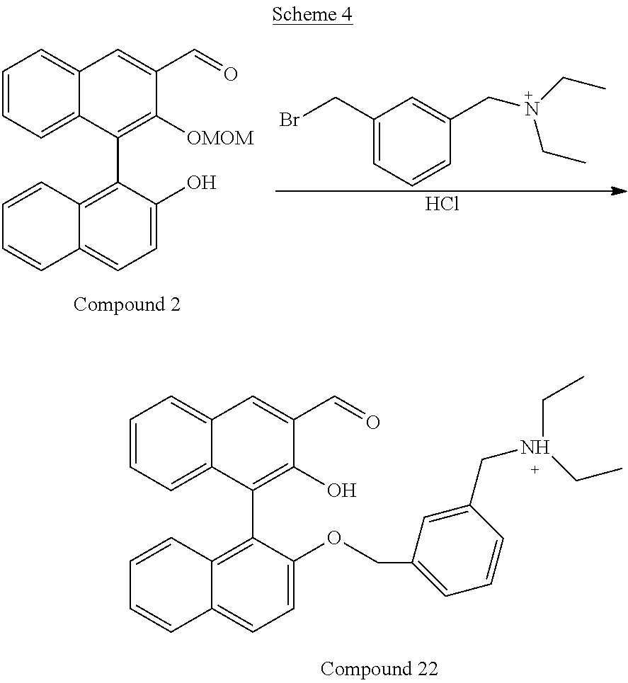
C1(CBr)=CC=CC(CN(CC)CC)=C1.C1=CC=C2C(=C1)C=C(C=O)C([OMOM])=C2C1=C2C(=CC=C1O)C=CC=C2.Cl.C1=CC=C2C(=C1)C=C(C=O)C(O)=C2C1=C2C(=CC=C1OCC1=CC=CC(CN(CC)CC)=C1)C=CC=C2
